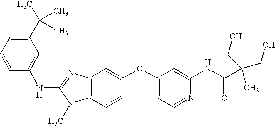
N(C1=NC2=C(N1C)C=CC(OC1=CC=NC(NC(C(CO)(CO)C)=O)=C1)=C2)C1=CC(C(C)(C)C)=CC=C1
